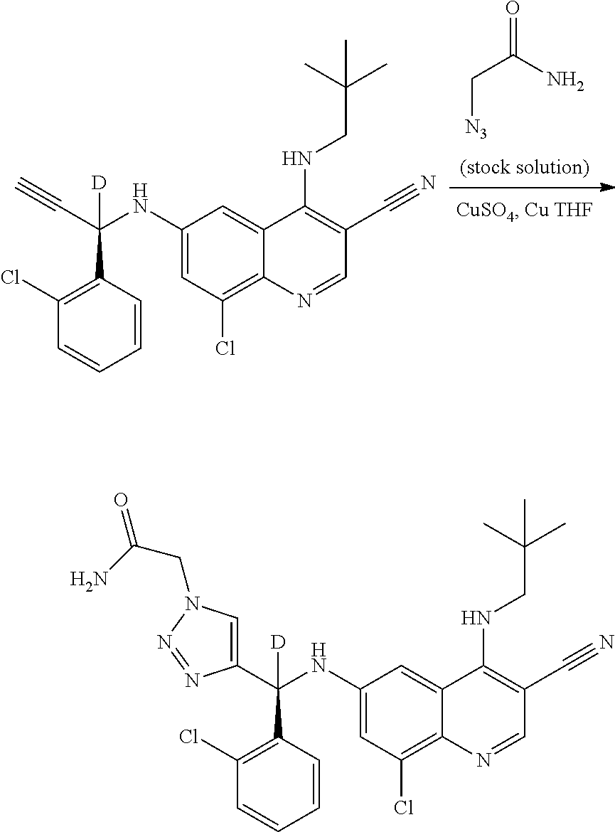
O=C(C[N3])N.C(C(NC1=CC(Cl)=C2C(=C1)C(NCC(C)(C)C)=C(C#N)C=N2)(C1=C(Cl)C=CC=C1)[D])#C.C1(C(NC2=CC(Cl)=C3C(=C2)C(NCC(C)(C)C)=C(C#N)C=N3)(C2=C(Cl)C=CC=C2)[D])=CN(CC(N)=O)N=N1
